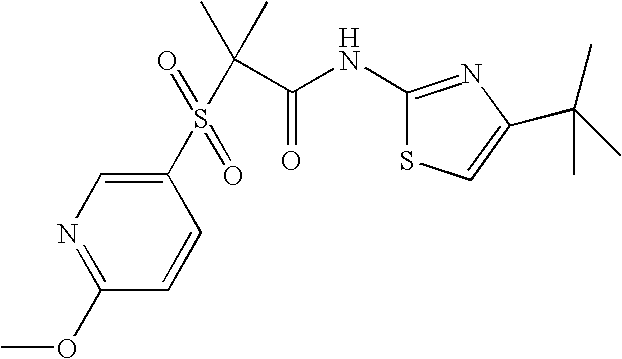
N1=C(OC)C=CC(S(C(C(=O)NC2=NC(C(C)(C)C)=CS2)(C)C)(=O)=O)=C1
